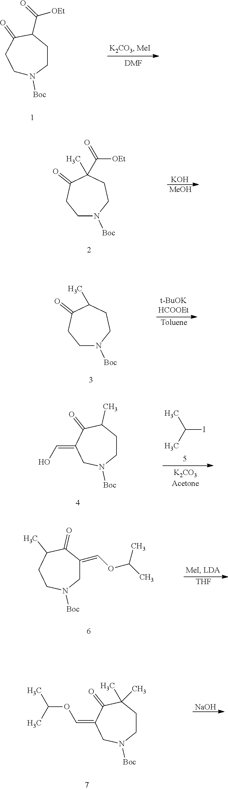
C1N([Boc])CCC(C(=O)[OEt])C(=O)C1.[DMF].C1N([Boc])CCC(C)(C([OEt])=O)C(=O)C1.[KOH].[MeOH].CC(I)C.C1CC(C)C(=O)C(=CO)CN1[Boc].C1C(=COC(C)C)C(=O)C(C)CCN1[Boc].[THF].C1CC(C)(C)C(=O)C(=COC(C)C)CN1[Boc].[NaOH].C1N([Boc])CCC(C)C(=O)C1
